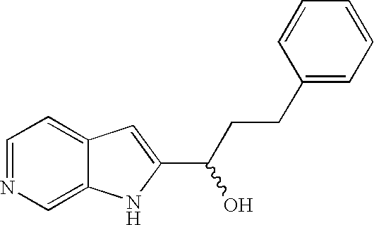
C1=NC=C2C(=C1)C=C(C(CCC1=CC=CC=C1)O)N2
